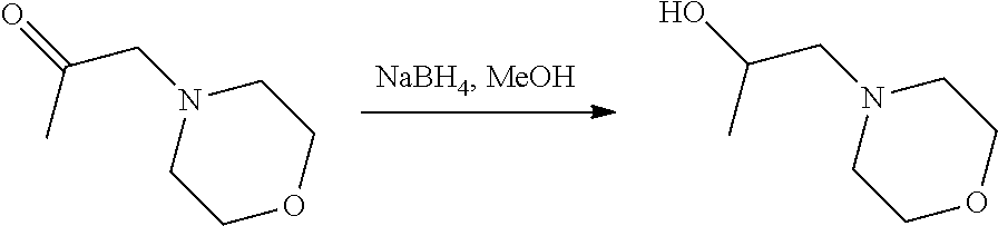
N1(CC(O)C)CCOCC1.N1(CC(=O)C)CCOCC1
